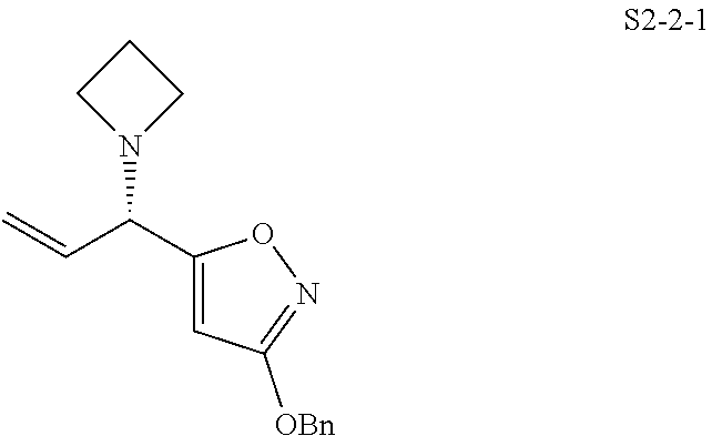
C1(C(C=C)N2CCC2)=CC([OBn])=NO1
